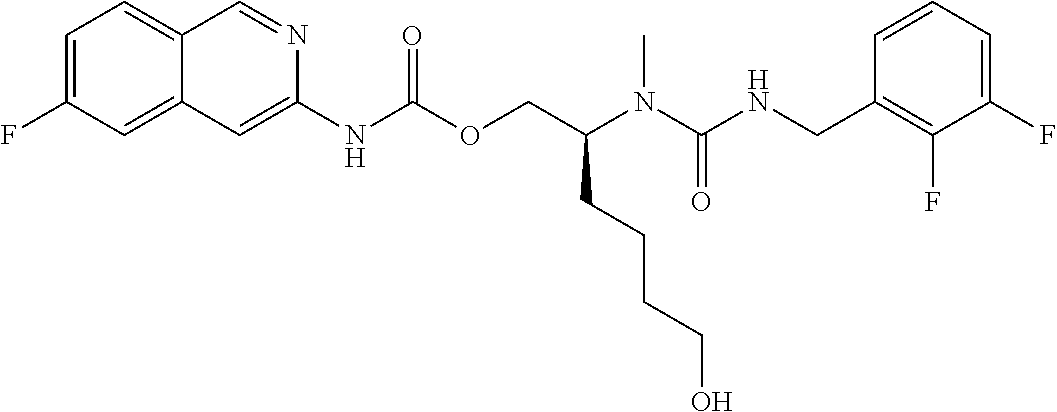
C1=CC(CNC(N(C(COC(NC2=CC3=CC(F)=CC=C3C=N2)=O)CCCCO)C)=O)=C(F)C(F)=C1
